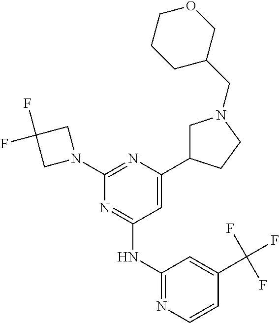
C1=C(C2CN(CC3COCCC3)CC2)N=C(N2CC(F)(F)C2)N=C1NC1=NC=CC(C(F)(F)F)=C1
